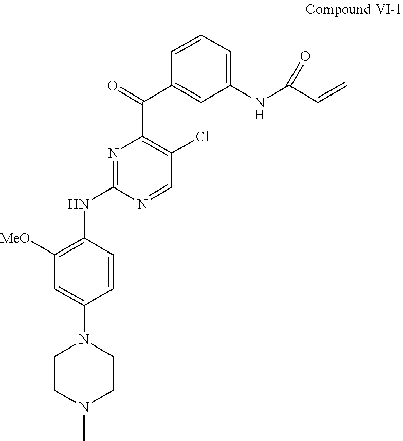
C1=CC(NC2=NC(C(=O)C3=CC(NC(C=C)=O)=CC=C3)=C(Cl)C=N2)=C([MeO])C=C1N1CCN(C)CC1
